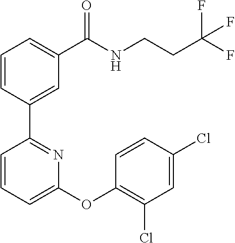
C1=CC(C2=NC(OC3=C(Cl)C=C(Cl)C=C3)=CC=C2)=CC(C(NCCC(F)(F)F)=O)=C1
